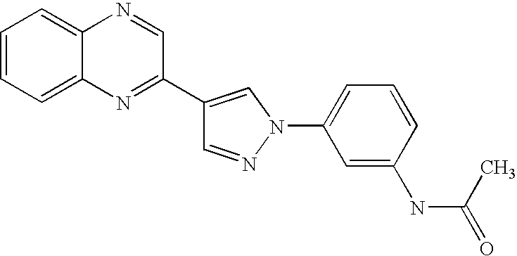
C1=NN(C2=CC=CC(NC(C)=O)=C2)C=C1C1=NC2=CC=CC=C2N=C1
